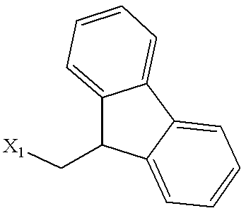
C12=CC=CC=C1C1=CC=CC=C1C2C[X1]
